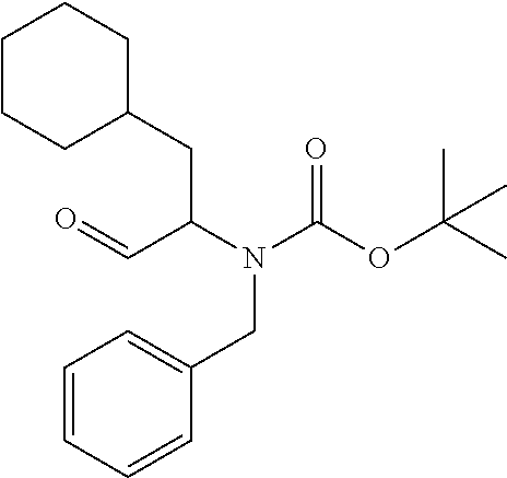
C1CCC(CC(C=O)N(CC2=CC=CC=C2)C(OC(C)(C)C)=O)CC1
